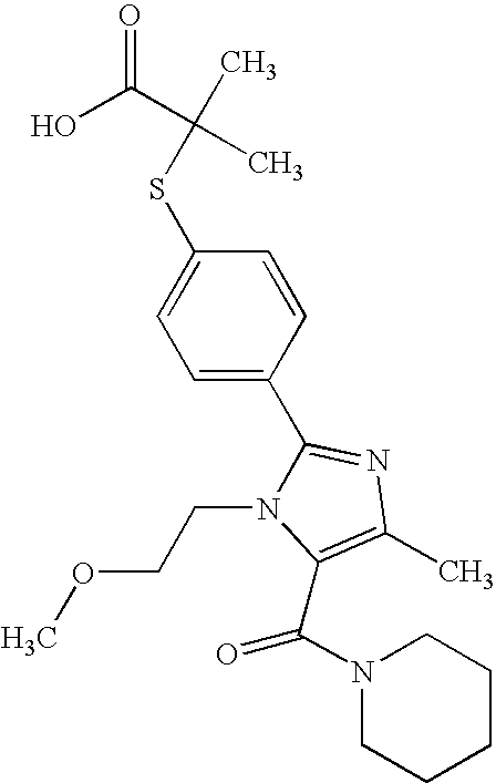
S(C1=CC=C(C2=NC(C)=C(C(N3CCCCC3)=O)N2CCOC)C=C1)C(C)(C(O)=O)C
